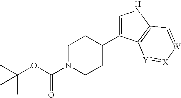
C1N(C(OC(C)(C)C)=O)CCC(C2=CNC3=C2[Y]=[X][W]=C3)C1
